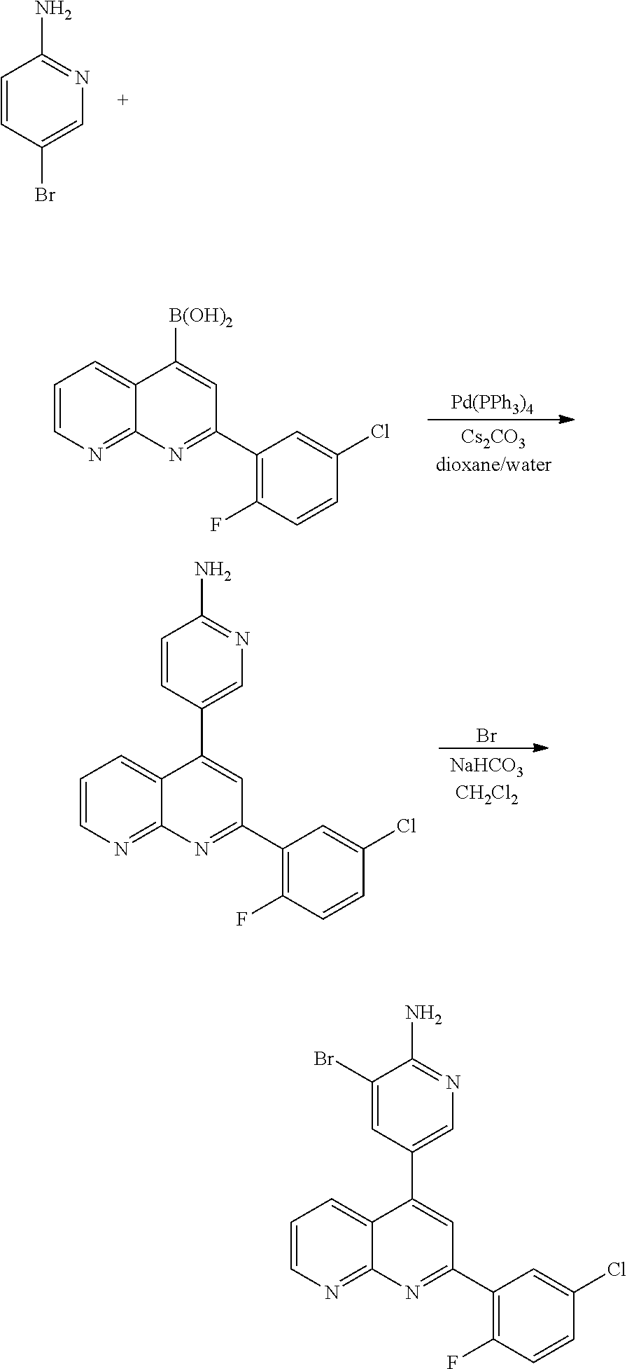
C1=CC(Br)=CN=C1N.[Pd(PPh3)4].C1=CN=C2C(=C1)C([B(OH)2])=CC(C1=C(F)C=CC(Cl)=C1)=N2.C1=CN=C2C(=C1)C(C1=CN=C(N)C=C1)=CC(C1=C(F)C=CC(Cl)=C1)=N2.Br.C1=CN=C2C(=C1)C(C1=CN=C(N)C(Br)=C1)=CC(C1=C(F)C=CC(Cl)=C1)=N2
